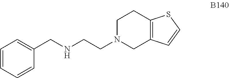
C12=C(CCN(CCNCC3=CC=CC=C3)C1)SC=C2
